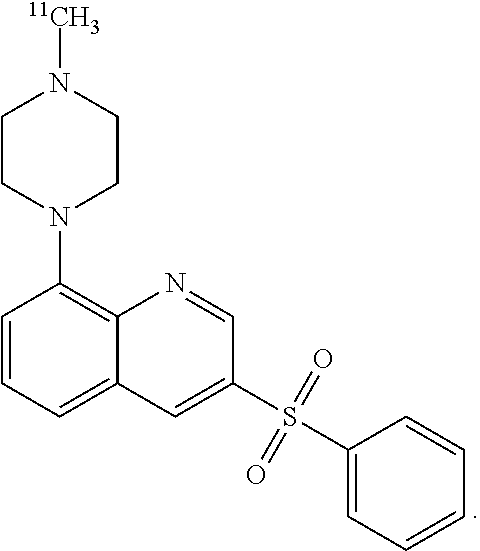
C1CN(C2=C3C(=CC=C2)C=C(S(C2=CC=CC=C2)(=O)=O)C=N3)CCN1[11CH3]
